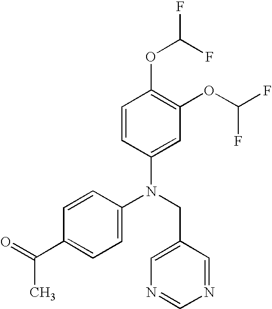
N(CC1=CN=CN=C1)(C1=CC=C(C(=O)C)C=C1)C1=CC(OC(F)F)=C(OC(F)F)C=C1
